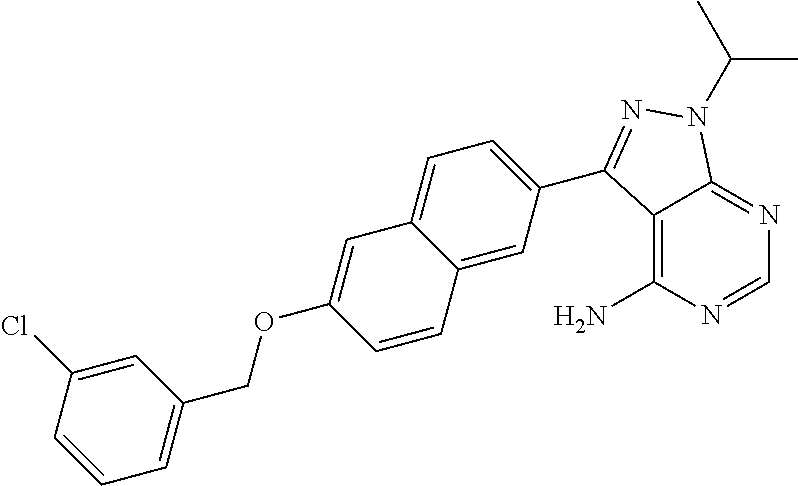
C12=C(N)N=CN=C1N(C(C)C)N=C2C1=CC=C2C(=C1)C=CC(OCC1=CC=CC(Cl)=C1)=C2
